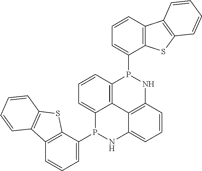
C12=C3C=CC=C1P(C1=CC=CC4=C1SC1=C4C=CC=C1)NC1=CC=CC(=C21)NP3C1=CC=CC2=C1SC1=C2C=CC=C1
